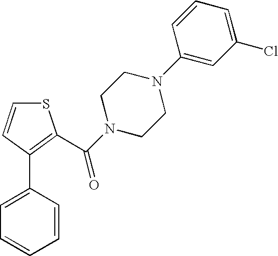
S1C=CC(C2=CC=CC=C2)=C1C(N1CCN(C2=CC(Cl)=CC=C2)CC1)=O
